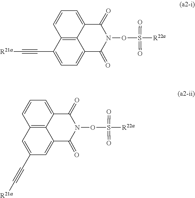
C12=C3C(=CC=C1)C(=O)N(OS(=O)(=O)[R22a])C(=O)C3=CC=C2C#C[R21a].C12=C3C(=CC=C1)C(=O)N(OS(=O)(=O)[R22a])C(=O)C3=CC(C#C[R21a])=C2
